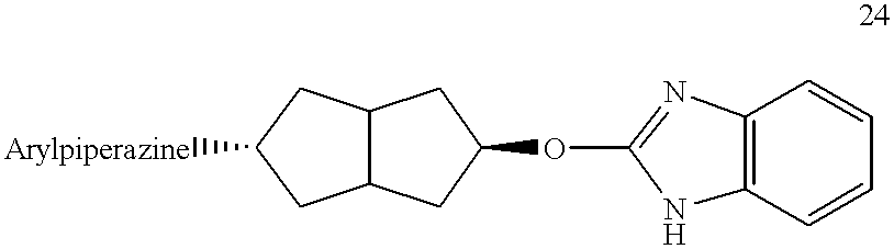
C12C(CC(OC3=NC4=C(N3)C=CC=C4)C1)CC([Arylpiperazine])C2
